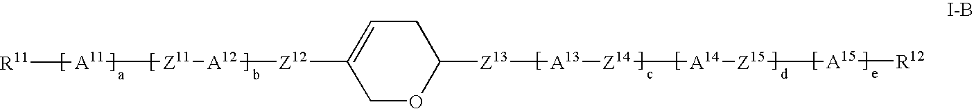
C1C=C([Z12][A12][Z11][A11][R11])COC1[Z13][A13][Z14][A14][Z15][A15][R12]
